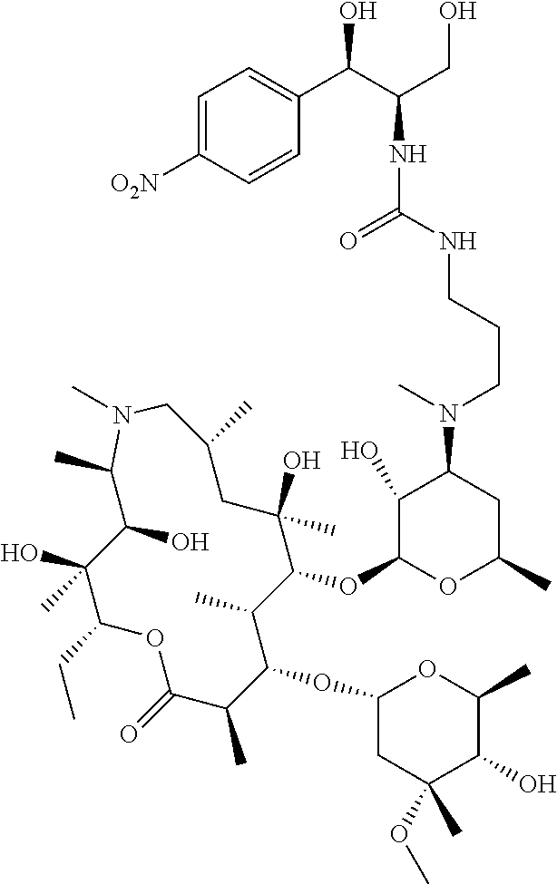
C1(O)C(OC2C(C)C(OC3CC(OC)(C)C(O)C(C)O3)C(C)C(=O)OC(CC)C(O)(C)C(O)C(C)N(C)CC(C)CC2(O)C)OC(C)CC1N(C)CCCNC(NC(CO)C(O)C1=CC=C([O2N])C=C1)=O
